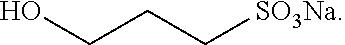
OCCC[SO3Na]
